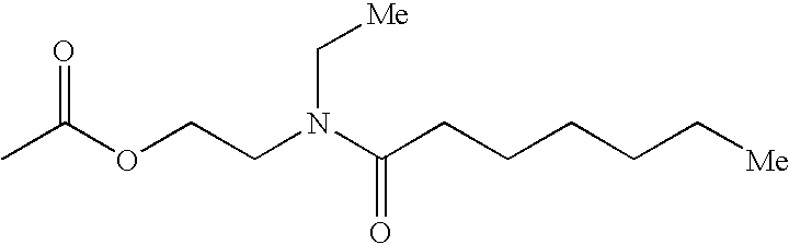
CC(OCCN(C(CCCCC[Me])=O)C[Me])=O
